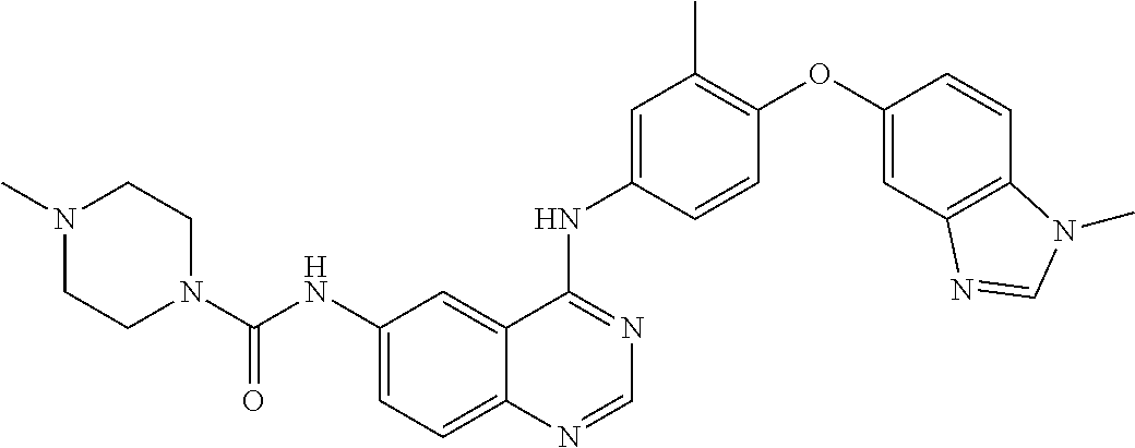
C12=CC=C(NC(=O)N3CCN(C)CC3)C=C1C(NC1=CC(C)=C(OC3=CC4=C(C=C3)N(C)C=N4)C=C1)=NC=N2
